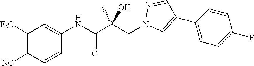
C1=CC([NC])=C([F3C])C=C1NC(C(CN1C=C(C2=CC=C(F)C=C2)C=N1)(C)O)=O
